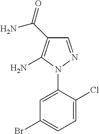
C1=NN(C2=CC(Br)=CC=C2Cl)C(N)=C1C(=O)N
